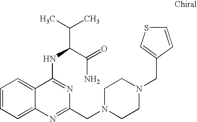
C1=CC=C2C(=C1)C(NC(C(N)=O)C(C)C)=NC(CN1CCN(CC3=CSC=C3)CC1)=N2
